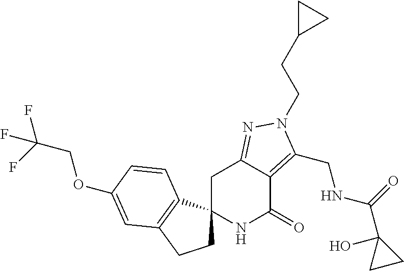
C(C(F)(F)F)OC1=CC2=C(C3(CC2)NC(=O)C2=C(CNC(=O)C4(O)CC4)N(CCC4CC4)N=C2C3)C=C1
